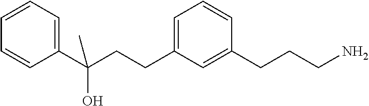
C1=C(CCC(C2=CC=CC=C2)(O)C)C=C(CCCN)C=C1
